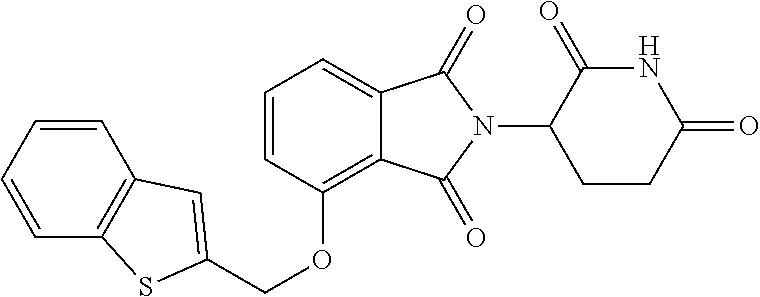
C(OC1=C2C(=CC=C1)C(=O)N(C1CCC(=O)NC1=O)C2=O)C1=CC2=C(C=CC=C2)S1
